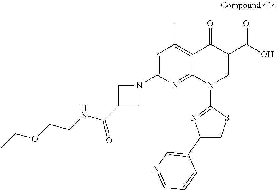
C1=C(N2CC(C(NCCOCC)=O)C2)N=C2C(=C1C)C(=O)C(C(=O)O)=CN2C1=NC(C2=CN=CC=C2)=CS1
